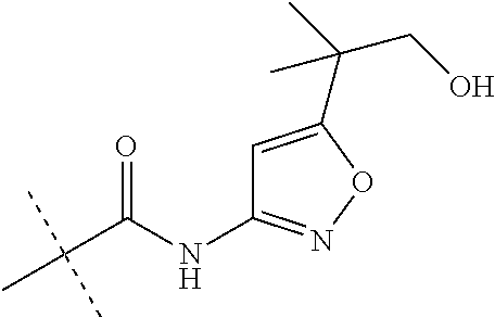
C1=C(C(C)(C)CO)ON=C1NC(C(C)(C)C)=O
